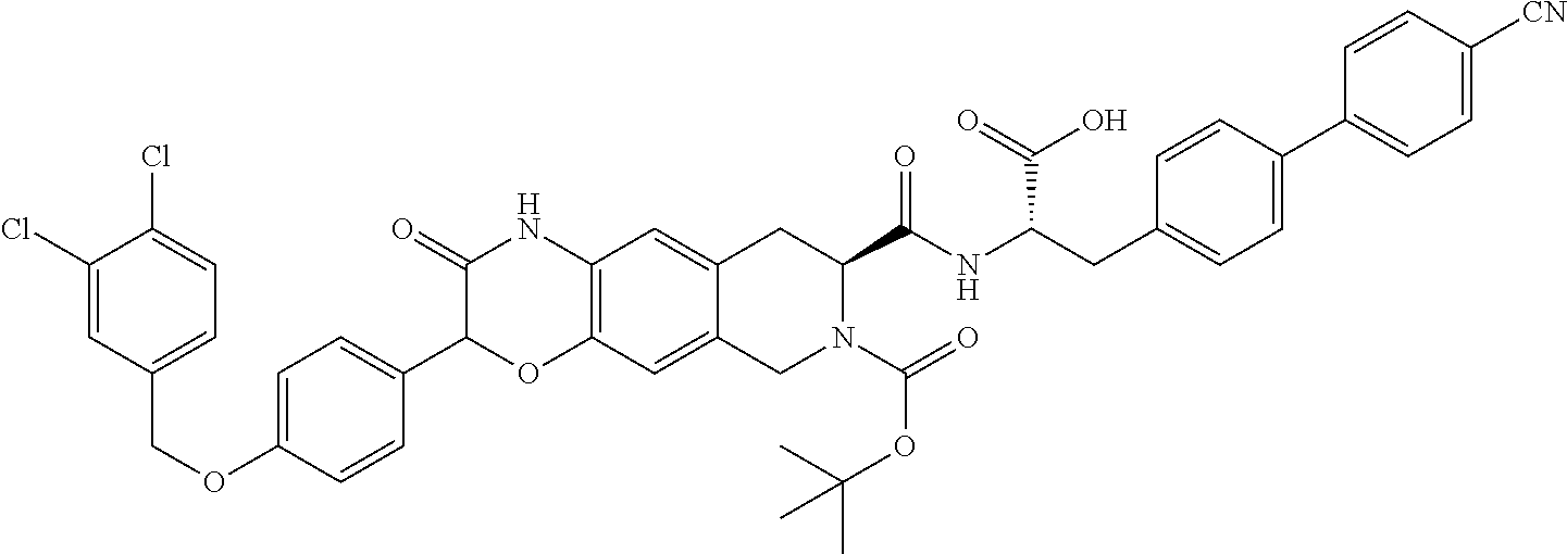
C1(Cl)=CC(COC2=CC=C(C3OC4=C(NC3=O)C=C3C(=C4)CN(C(=O)OC(C)(C)C)C(C(NC(CC4=CC=C(C5=CC=C([CN])C=C5)C=C4)C(=O)O)=O)C3)C=C2)=CC=C1Cl
